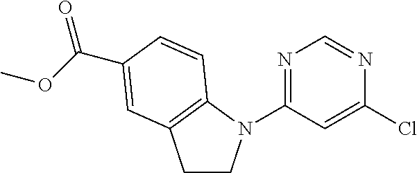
C1(N2CCC3=C2C=CC(C(OC)=O)=C3)=NC=NC(Cl)=C1
